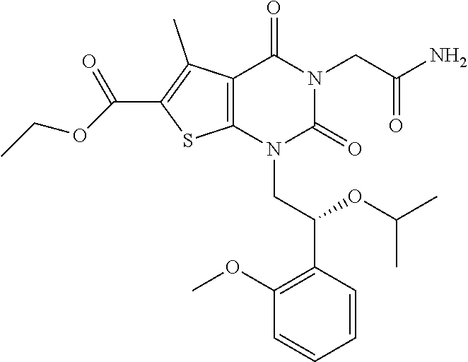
C12=C(N(CC(C3=C(OC)C=CC=C3)OC(C)C)C(=O)N(CC(N)=O)C1=O)SC(C(=O)OCC)=C2C
